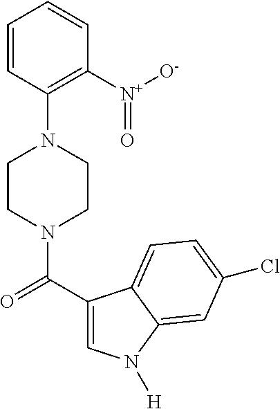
C1=CC(N2CCN(C(=O)C3=CN([H])C4=CC(Cl)=CC=C34)CC2)=C([N+]([O-])=O)C=C1
